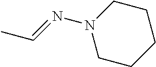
N(N1CCCCC1)=CC
